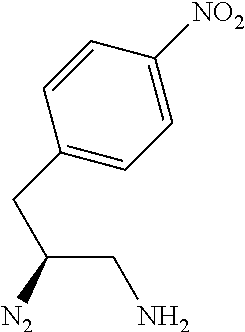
C1(CC(CN)[N2])=CC=C([NO2])C=C1
